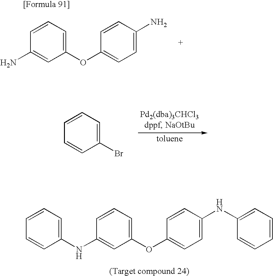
C1=CC=CC(Br)=C1.C1=CC=CC(NC2=CC(OC3=CC=C(NC4=CC=CC=C4)C=C3)=CC=C2)=C1.C1=CC(N)=CC(OC2=CC=C(N)C=C2)=C1
